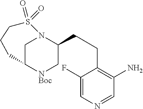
C1C2[NBoc]CC(CCC3=C(N)C=NC=C3F)N1S(=O)(=O)CCC2
